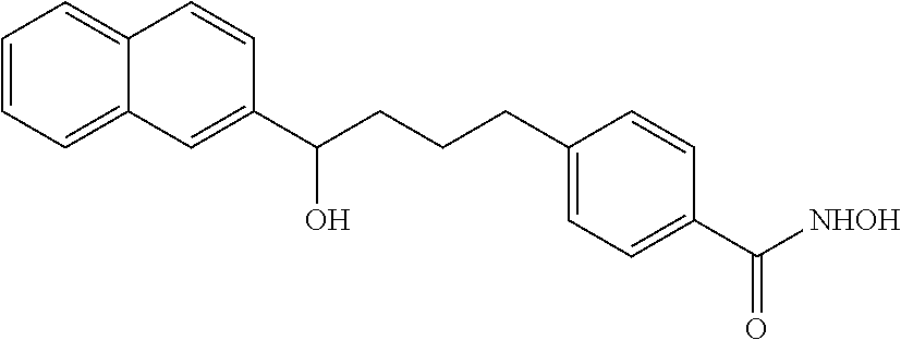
C12=CC=CC=C1C=C(C(CCCC1=CC=C(C([NHOH])=O)C=C1)O)C=C2
